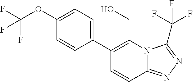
C1=C(OC(F)(F)F)C=CC(C2=C(CO)N3C(=NN=C3C(F)(F)F)C=C2)=C1
